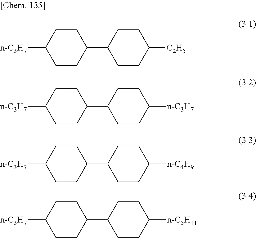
[C2H5]C1CCC(C2CCC([n-C3H7])CC2)CC1.[n-C3H7]C1CCC(C2CCC([n-C3H7])CC2)CC1.[n-C4H9]C1CCC(C2CCC([n-C3H7])CC2)CC1.[n-C5H11]C1CCC(C2CCC([n-C3H7])CC2)CC1
